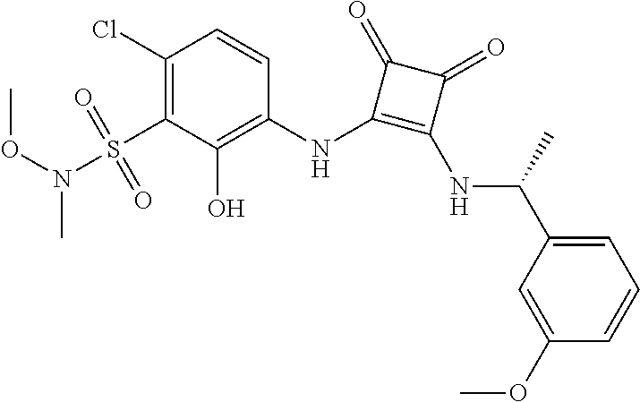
C1(Cl)=C(S(=O)(=O)N(C)OC)C(O)=C(NC2=C(NC(C3=CC=CC(OC)=C3)C)C(=O)C2=O)C=C1
